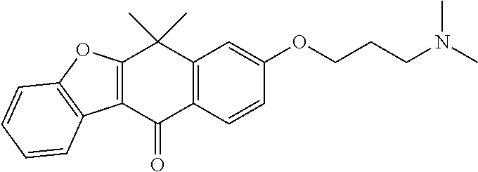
C1(=O)C2=C(C(C)(C)C3=C1C1=C(O3)C=CC=C1)C=C(OCCCN(C)C)C=C2
